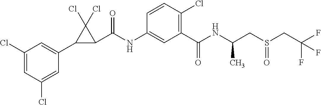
C1(Cl)=CC(C2C(C(NC3=CC(C(NC(CS(CC(F)(F)F)=O)C)=O)=C(Cl)C=C3)=O)C2(Cl)Cl)=CC(Cl)=C1
